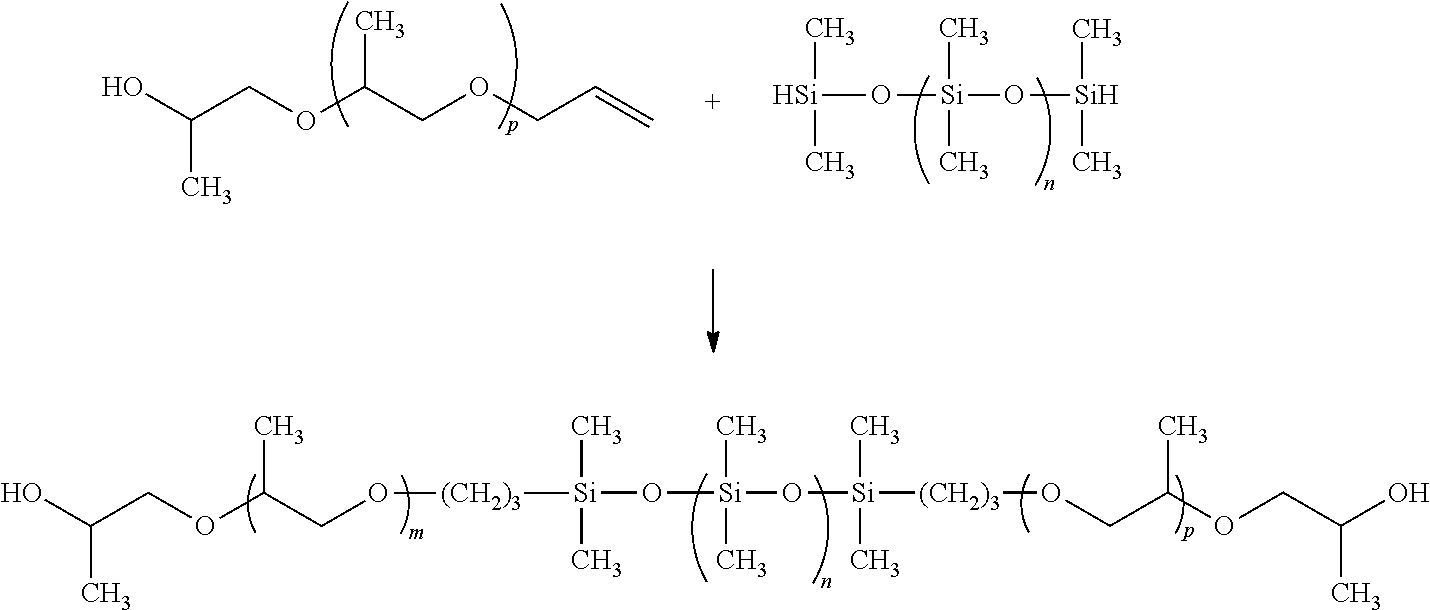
O([Si](O[Si](C)(C)[(CH2)3]OCC(C)OCC(O)C)(C)C)[Si]([(CH2)3]OCC(OCC(O)C)C)(C)C.O([Si](O[Si](C)C)(C)C)[Si](C)C.C(OC(COCC=C)C)C(O)C
